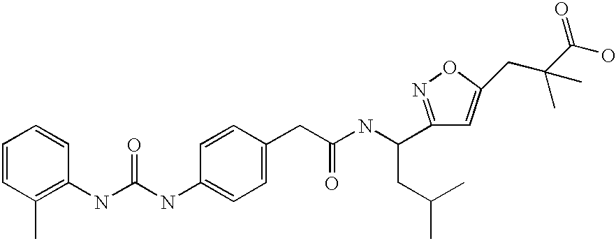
C1=CC(C)=C(NC(NC2=CC=C(CC(NC(C3=NOC(CC(C)(C(O)=O)C)=C3)CC(C)C)=O)C=C2)=O)C=C1
